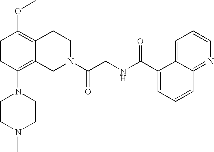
C1=CC(N2CCN(C)CC2)=C2C(=C1OC)CCN(C(CNC(C1=CC=CC3=NC=CC=C13)=O)=O)C2
